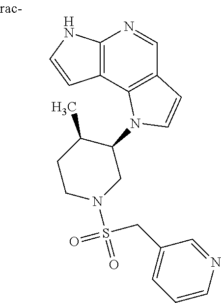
C12=C(C3=C(C=N1)C=CN3C1C(C)CCN(S(=O)(=O)CC3=CC=CN=C3)C1)C=CN2
